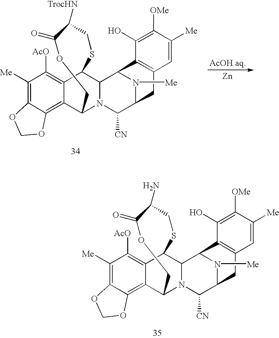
C1([Me])=C2C(=C3C(=C1[AcO])C1C4N(C3COC(=O)C(N)CS1)C([CN])C1N([Me])C4C3=C(C1)C=C([Me])C([OMe])=C3O)OCO2.C1([Me])=C2C(=C3C(=C1[AcO])C1C4N(C3COC(=O)C([TrocHN])CS1)C([CN])C1N([Me])C4C3=C(C1)C=C([Me])C([OMe])=C3O)OCO2.[Zn]
